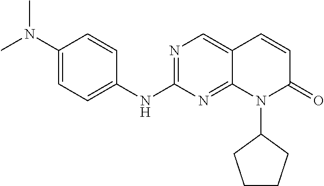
C1(N(C)C)=CC=C(NC2=NC=C3C(=N2)N(C2CCCC2)C(=O)C=C3)C=C1
